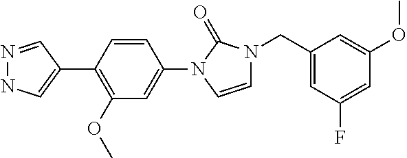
N1=CC(C2=C(OC)C=C(N3C=CN(CC4=CC(F)=CC(OC)=C4)C3=O)C=C2)=CN1
